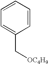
C1=CC=C(C[OC4H9])C=C1
